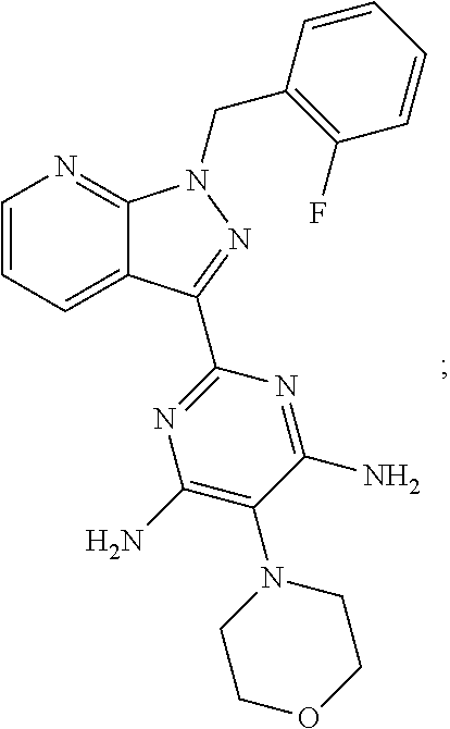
C1=CC=C2C(=N1)N(CC1=C(F)C=CC=C1)N=C2C1=NC(N)=C(N2CCOCC2)C(N)=N1
